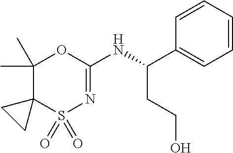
C1(C)(C)C2(S(=O)(=O)N=C(NC(C3=CC=CC=C3)CCO)O1)CC2
